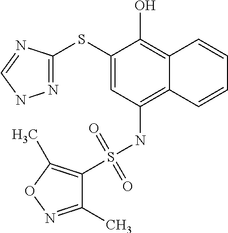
N1=C(SC2=CC(NS(C3=C(C)ON=C3C)(=O)=O)=C3C(=C2O)C=CC=C3)N=CN1
